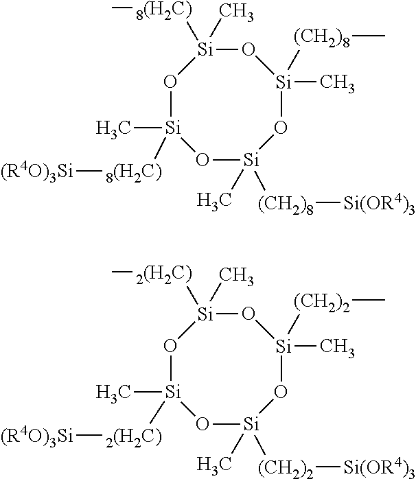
O1[Si](C)([8(H2C)][(R4O)3Si])O[Si](C)([(CH2)8][Si(OR4)3])O[Si](C)([(CH2)8]C)O[Si]1(C)[8(H2C)]C.O1[Si](C)([2(H2C)][(R4O)3Si])O[Si](C)([(CH2)2][Si(OR4)3])O[Si](C)([(CH2)2]C)O[Si]1(C)[2(H2C)]C
